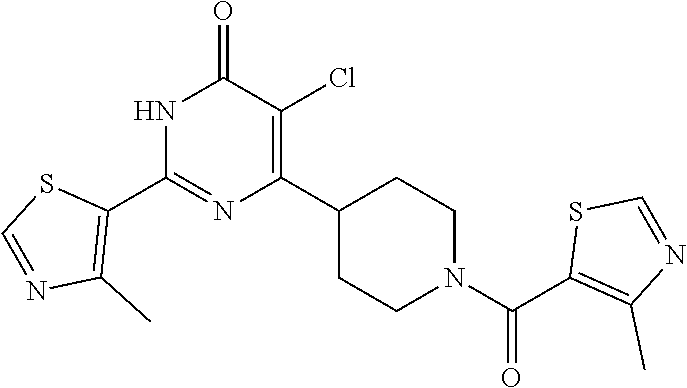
N1C(C2=C(C)N=CS2)=NC(C2CCN(C(C3=C(C)N=CS3)=O)CC2)=C(Cl)C1=O
